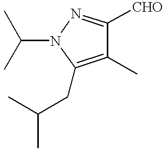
C1(CC(C)C)=C(C)C([CHO])=NN1C(C)C
